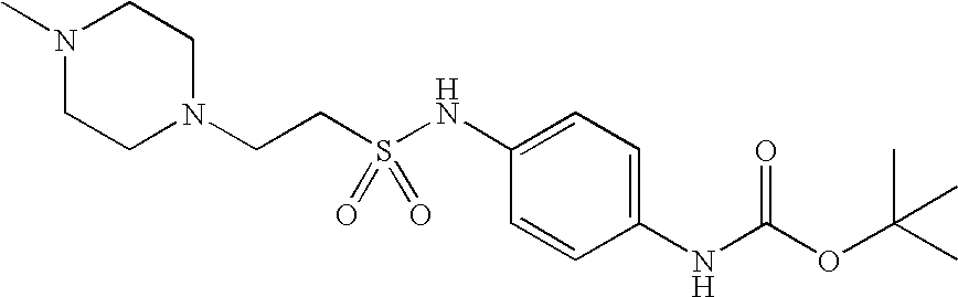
C1=CC(NC(OC(C)(C)C)=O)=CC=C1NS(=O)(CCN1CCN(C)CC1)=O
